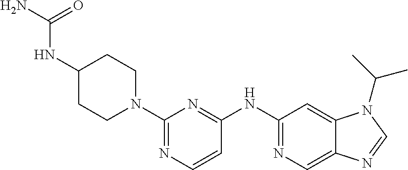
C1(N2CCC(NC(N)=O)CC2)=NC=CC(NC2=NC=C3C(=C2)N(C(C)C)C=N3)=N1
